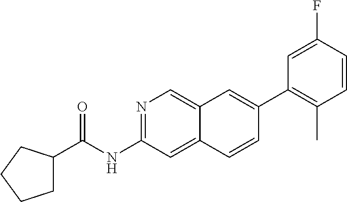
N1=C(NC(=O)C2CCCC2)C=C2C(=C1)C=C(C1=C(C)C=CC(F)=C1)C=C2
